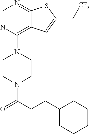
C1CN(C(CCC2CCCCC2)=O)CCN1C1=C2C(=NC=N1)SC(C[CF3])=C2
